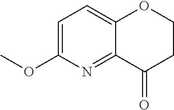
C1=C(OC)N=C2C(=C1)OCCC2=O
